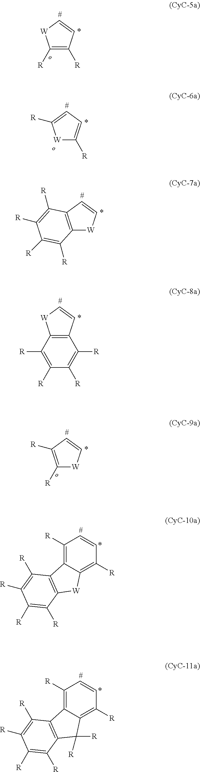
C1([R])=C([R])C=C[W]1.[W]1C([R])=CC=C1[R].C12=C(C=C[W]1)C([R])=C([R])C([R])=C2[R].C12=C(C=C[W]1)C([R])=C([R])C([R])=C2[R].C1([R])=C([R])C=C[W]1.C1([R])=C2C(=C([R])C=C1)[W]C1=C2C([R])=C([R])C([R])=C1[R].C1([R])=C2C(=C([R])C=C1)C([R])([R])C1=C2C([R])=C([R])C([R])=C1[R]
